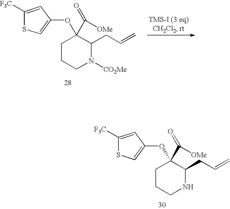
O(C1(C([OMe])=O)CCCN([CO2Me])C1CC=C)C1=CSC([F3C])=C1.O(C1(C([OMe])=O)CCCNC1CC=C)C1=CSC([F3C])=C1
